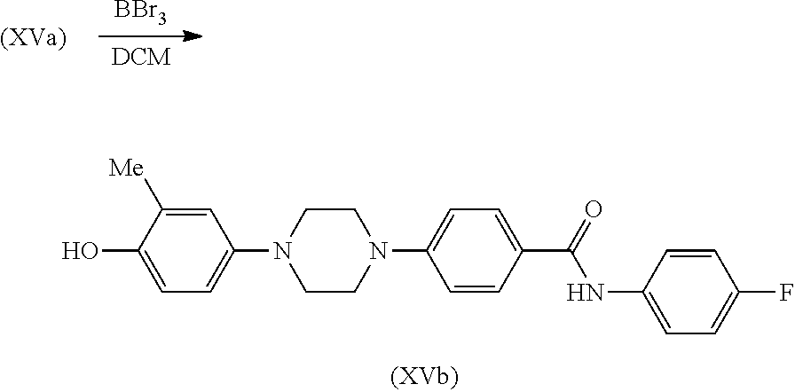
N1(C2=CC=C(O)C([Me])=C2)CCN(C2=CC=C(C(=O)NC3=CC=C(F)C=C3)C=C2)CC1.[BBr3].[DCM]
